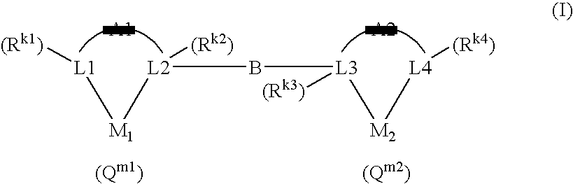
[L1]([(Rk1)])[M1][L2]([(Rk2)])B[L3]([M2][L4][(Rk4)])[(Rk3)]
